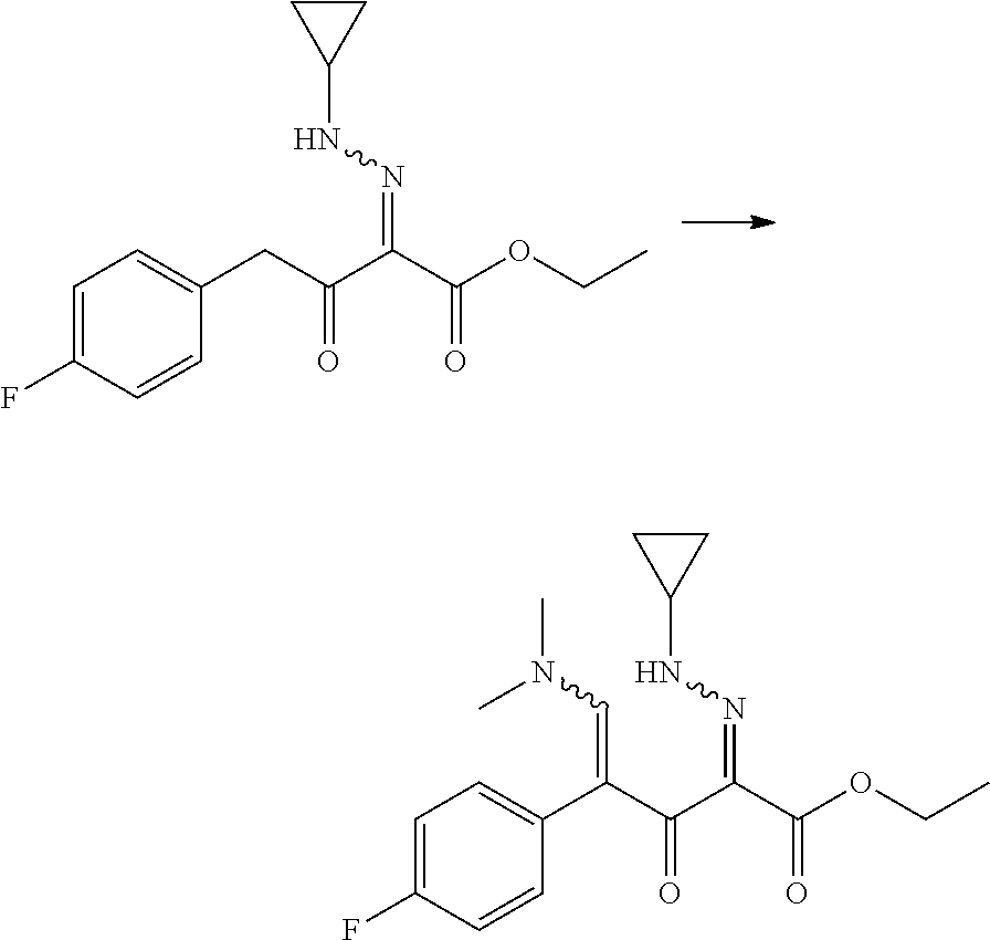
C1CC1NN=C(C(CC1=CC=C(F)C=C1)=O)C(OCC)=O.C1CC1NN=C(C(C(C1=CC=C(F)C=C1)=CN(C)C)=O)C(OCC)=O
